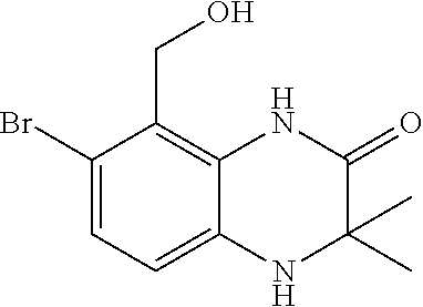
C1(Br)=CC=C2C(=C1CO)NC(=O)C(C)(C)N2
